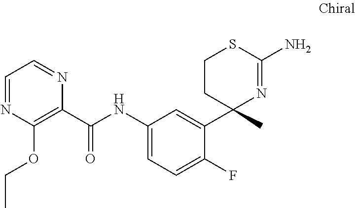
C1(C(NC2=CC=C(F)C(C3(C)N=C(N)SCC3)=C2)=O)=C(OCC)N=CC=N1
